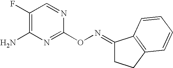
C1(F)=C(N)N=C(ON=C2CCC3=C2C=CC=C3)N=C1
